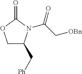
C1C(C[Ph])N(C(C[OBn])=O)C(=O)O1
